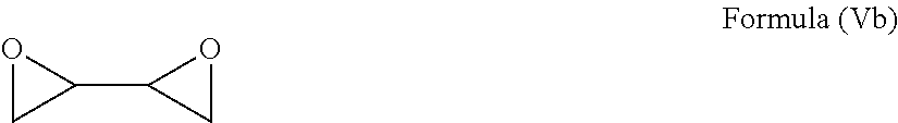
C1(C2CO2)OC1
